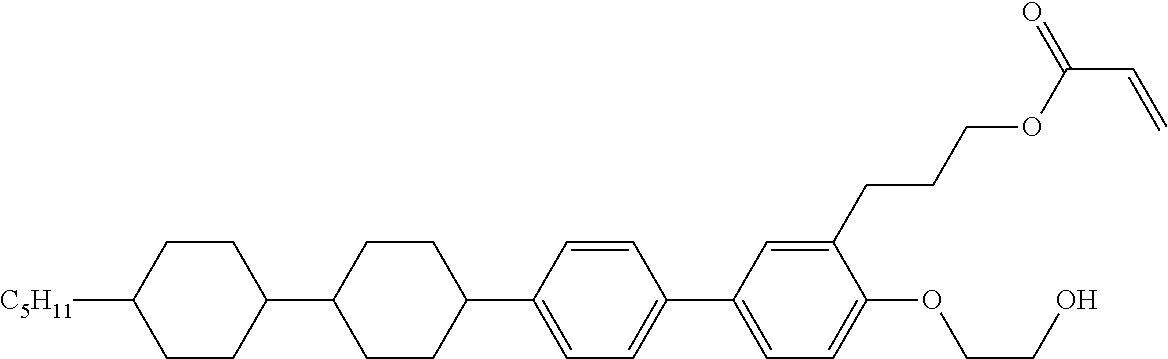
C1CC([C5H11])CCC1C1CCC(C2=CC=C(C3=CC=C(OCCO)C(CCCOC(C=C)=O)=C3)C=C2)CC1
